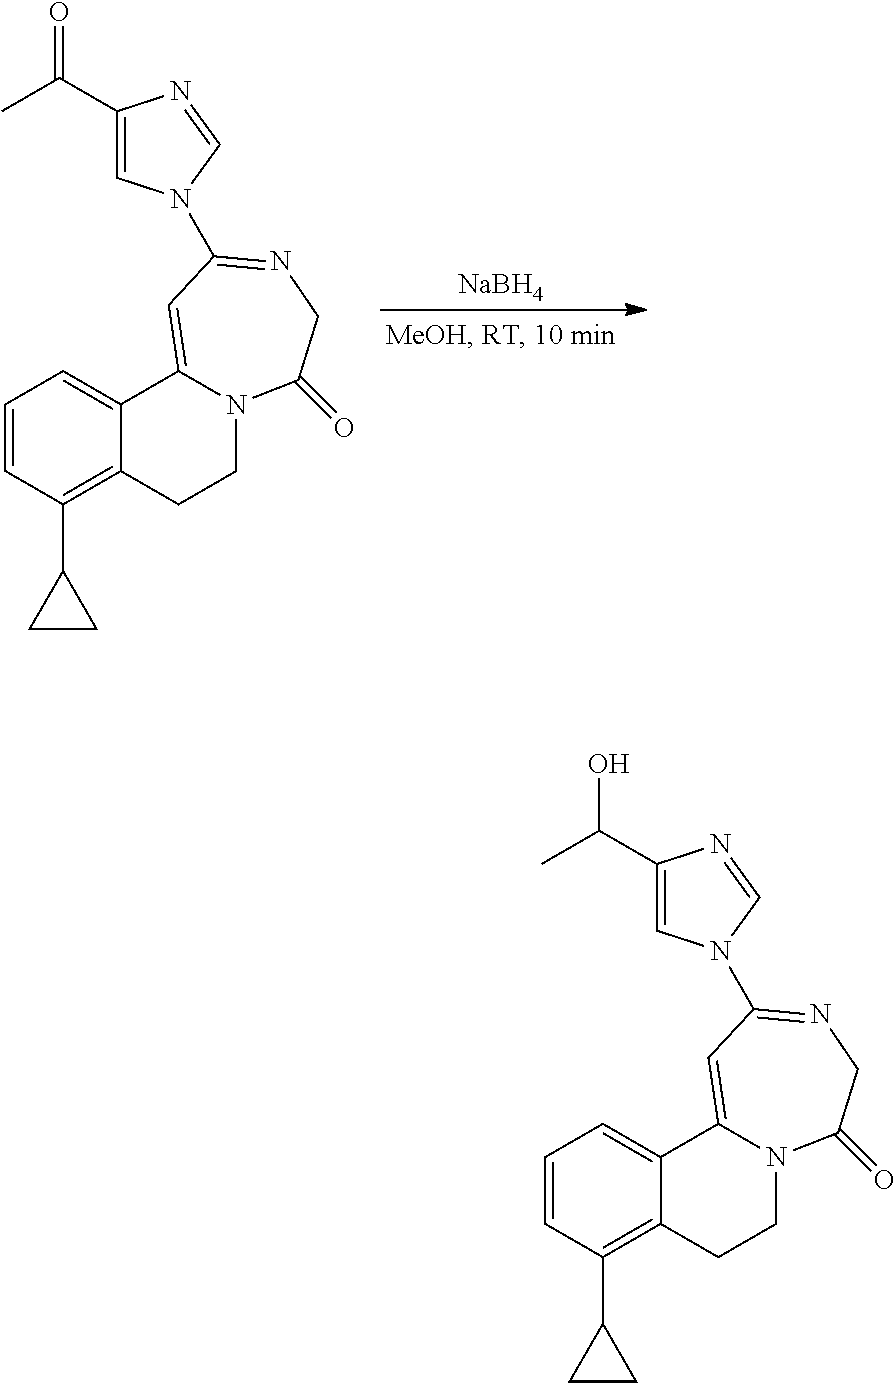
C1=CC(C2CC2)=C2C(=C1)C1=CC(N3C=C(C(C)=O)N=C3)=NCC(=O)N1CC2.[NaBH4].C1=CC(C2CC2)=C2C(=C1)C1=CC(N3C=C(C(C)O)N=C3)=NCC(=O)N1CC2
